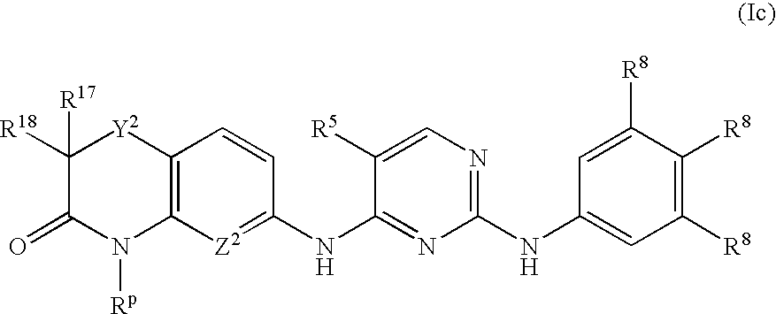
C12=C([Z2]=C(NC3=NC(NC4=CC([R8])=C([R8])C([R8])=C4)=NC=C3[R5])C=C1)N([Rp])C(=O)C([R17])([R18])[Y2]2
